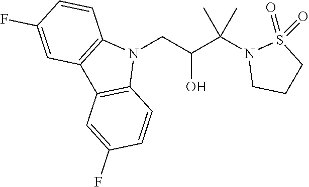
N1(CC(C(N2CCCS2(=O)=O)(C)C)O)C2=C(C3=C1C=CC(F)=C3)C=C(F)C=C2
